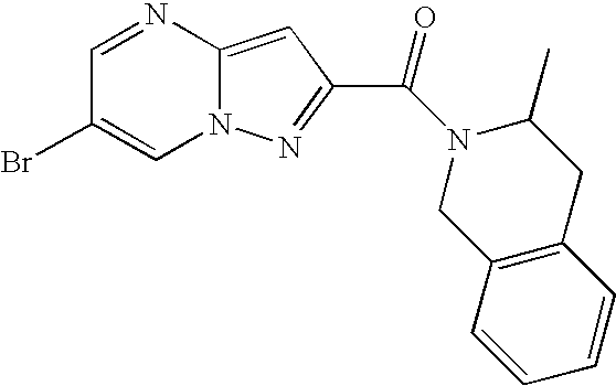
C1=NC2=CC(C(N3C(C)CC4=C(C=CC=C4)C3)=O)=NN2C=C1Br
